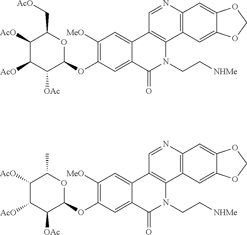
C1=C2C(=CC([MeO])=C1OC1C([OAc])C([AcO])C([AcO])C(C[AcO])O1)C1=C(N(CC[NHMe])C2=O)C2=C(N=C1)C=C1C(=C2)OCO1.C1=C2C(=CC([MeO])=C1OC1C([OAc])C([AcO])C([AcO])C(C)O1)C1=C(N(CC[NHMe])C2=O)C2=C(N=C1)C=C1C(=C2)OCO1
